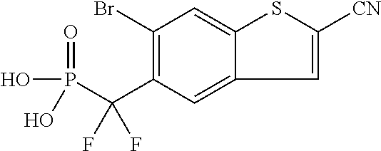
C1(Br)=C(C(P(O)(=O)O)(F)F)C=C2C(=C1)SC([CN])=C2
